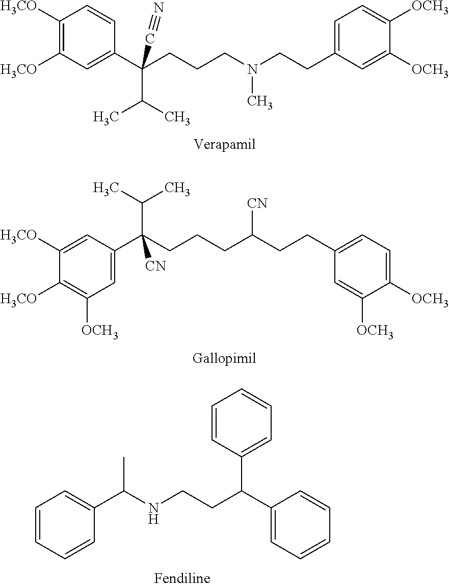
C1([H3CO])=C([H3CO])C=C(C(CCCN(CCC2=CC=C([OCH3])C([OCH3])=C2)C)(C(C)C)C#N)C=C1.C1([H3CO])=C([OCH3])C=C(C(CCCC(CCC2=CC=C([OCH3])C([OCH3])=C2)[CN])(C(C)C)[CN])C=C1[H3CO].C1=CC=CC(C(NCCC(C2=CC=CC=C2)C2=CC=CC=C2)C)=C1
